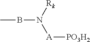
CBN([A][PO3H2])[Rk]
